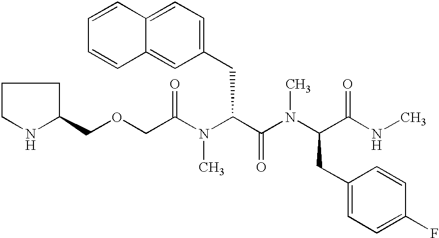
C(OCC(N(C(C(N(C(C(NC)=O)CC1=CC=C(F)C=C1)C)=O)CC1=CC=C2C(=C1)C=CC=C2)C)=O)C1CCCN1
